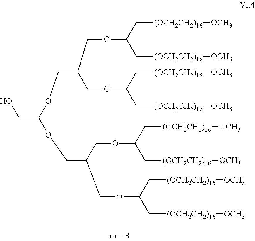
C(OC(C[(OCH2CH2)16][OCH3])C[(OCH2CH2)16][OCH3])C(COC(C[(OCH2CH2)16][OCH3])C[(OCH2CH2)16][OCH3])COC(CO)OCC(COC(C[(OCH2CH2)16][OCH3])C[(OCH2CH2)16][OCH3])COC(C[(OCH2CH2)16][OCH3])C[(OCH2CH2)16][OCH3]
